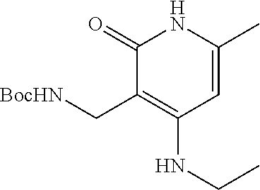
C(C1=C(NCC)C=C(C)NC1=O)[BocHN]
